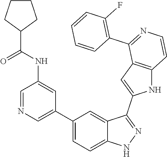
C1(C2=CN=CC(NC(=O)C3CCCC3)=C2)=CC=C2C(=C1)C(C1=CC3=C(N1)C=CN=C3C1=C(F)C=CC=C1)=NN2
